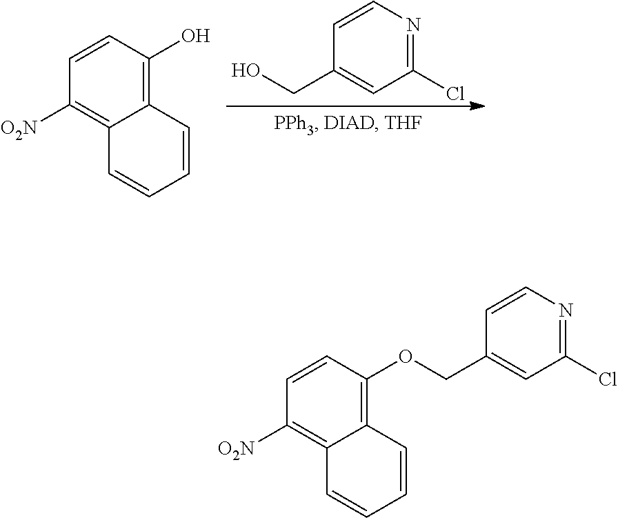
C1=CN=C(Cl)C=C1CO.C1=CC(O)=C2C(=C1[O2N])C=CC=C2.C1=CC(OCC2=CC(Cl)=NC=C2)=C2C(=C1[O2N])C=CC=C2
